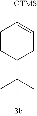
C1CC(C(C)(C)C)CC=C1[OTMS]
